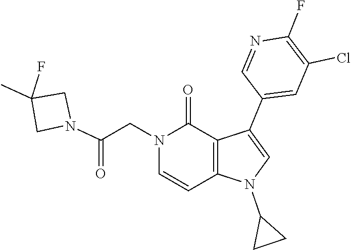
C1(C2=CN(C3CC3)C3=C2C(=O)N(CC(N2CC(C)(F)C2)=O)C=C3)=CC(Cl)=C(F)N=C1
